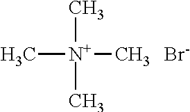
C[N+](C)(C)C.[Br-]
